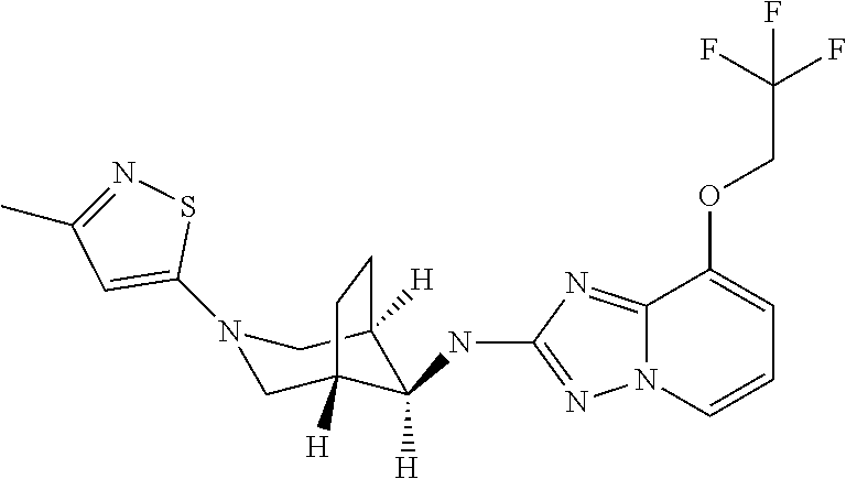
N1(C2=CC(C)=NS2)CC2([H])C([H])(NC3=NN4C(=N3)C(OCC(F)(F)F)=CC=C4)C([H])(C1)CC2
